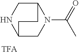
C12CNC(CN1C(=O)C)CC2
